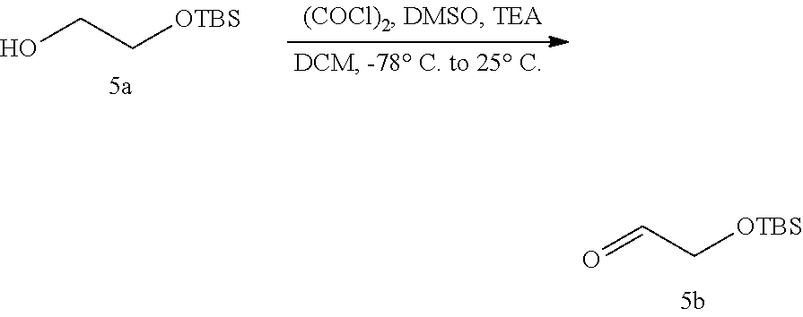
OCC[OTBS].O=CC[OTBS]
